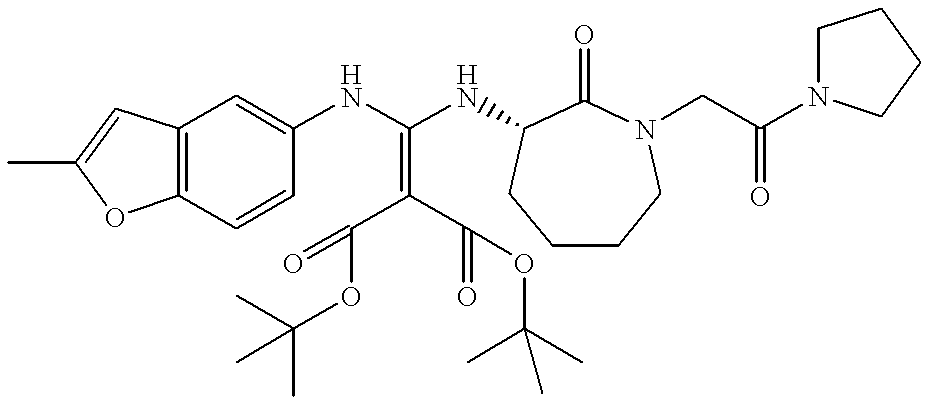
C12=C(C=CC(NC(NC3C(=O)N(CC(N4CCCC4)=O)CCCC3)=C(C(=O)OC(C)(C)C)C(=O)OC(C)(C)C)=C1)OC(C)=C2
